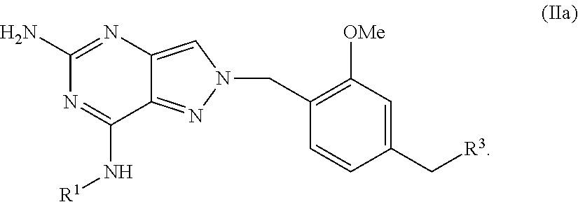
C12=CN(CC3=C([OMe])C=C(C[R3])C=C3)N=C1C(N[R1])=NC(N)=N2
